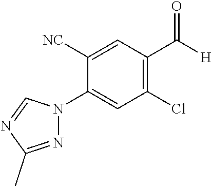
C1=C([NC])C(N2N=C(C)N=C2)=CC(Cl)=C1C([H])=O
